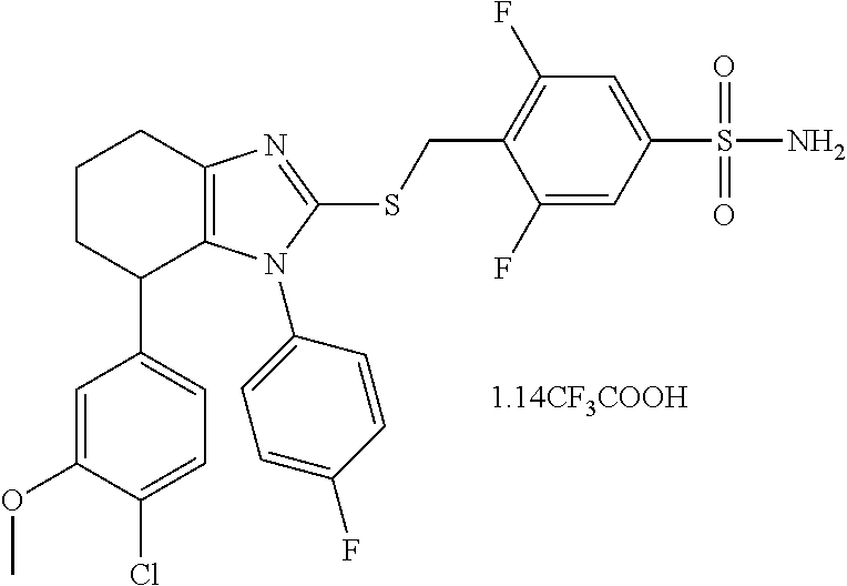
C1(N2C3=C(CCCC3C3=CC=C(Cl)C(OC)=C3)N=C2SCC2=C(F)C=C(S(N)(=O)=O)C=C2F)=CC=C(F)C=C1
